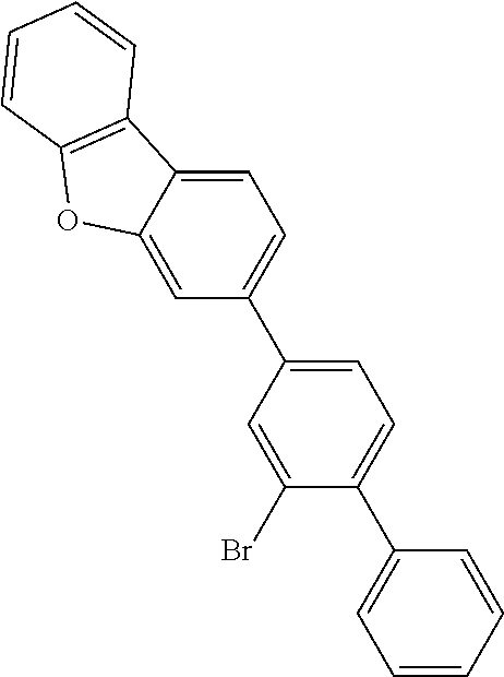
C1=C2C(=CC(C3=CC=C(C4=CC=CC=C4)C(Br)=C3)=C1)OC1=C2C=CC=C1
